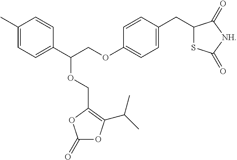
C1(C)=CC=C(C(COC2=CC=C(CC3SC(=O)[NH]C3=O)C=C2)OCC2=C(C(C)C)OC(=O)O2)C=C1
